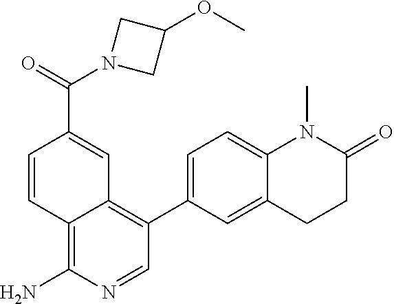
C12=C(N)N=CC(C3=CC=C4C(=C3)CCC(=O)N4C)=C1C=C(C(=O)N1CC(OC)C1)C=C2
